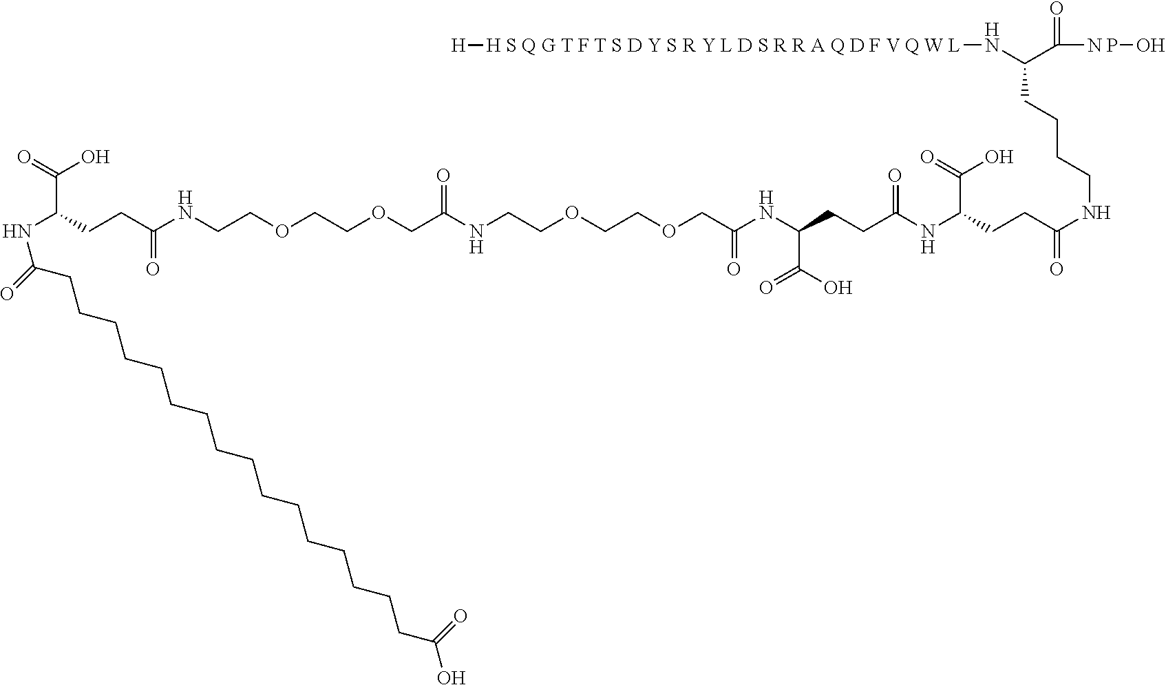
N(C(CCC(NCCOCCOCC(NCCOCCOCC(NC(CCC(NC(CCC(=O)NCCCCC(C([N P]O)=O)N[H S Q G T F T S D Y S R Y L D S R R A Q D F V Q W L][H])C(=O)O)=O)C(O)=O)=O)=O)=O)C(=O)O)C(=O)CCCCCCCCCCCCCCCCC(O)=O
